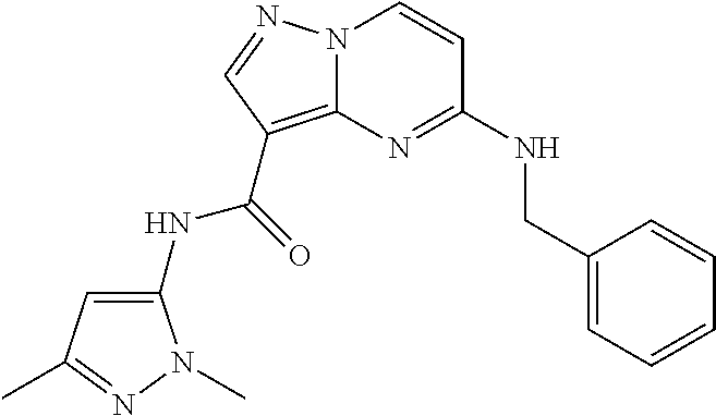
N12C(=C(C(=O)NC3=CC(C)=NN3C)C=N1)N=C(NCC1=CC=CC=C1)C=C2
